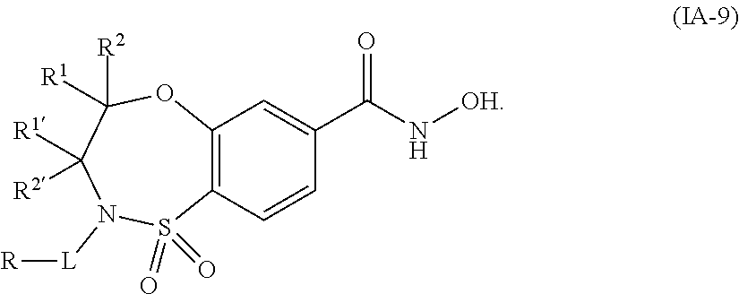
C12=C(C=CC(C(=O)N[OH])=C1)S(=O)(=O)N([L][R])C([R1])([R2])C([R2])([R1])O2
